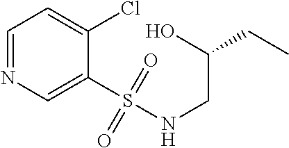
C1=NC=C(S(NCC(CC)O)(=O)=O)C(Cl)=C1
